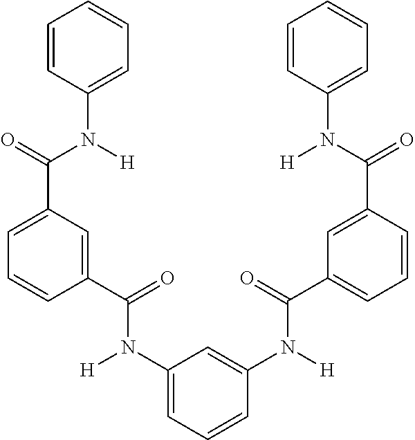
C1=C(C(N([H])C2=CC=CC(N(C(=O)C3=CC=CC(C(N([H])C4=CC=CC=C4)=O)=C3)[H])=C2)=O)C=CC=C1C(N(C1=CC=CC=C1)[H])=O
